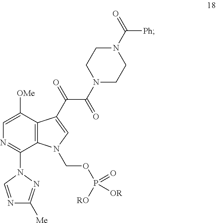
C12=C(C([OMe])=CN=C1N1C=NC([Me])=N1)C(C(=O)C(N1CCN(C(=O)[Ph])CC1)=O)=CN2COP([OR])([RO])=O
